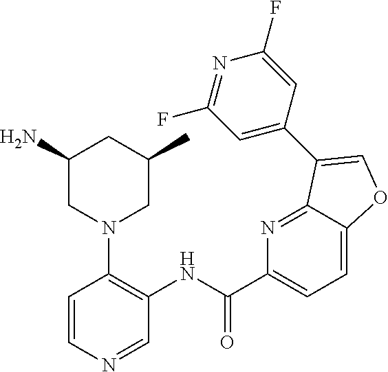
C1(N)CN(C2=C(NC(C3=CC=C4C(=N3)C(C3=CC(F)=NC(F)=C3)=CO4)=O)C=NC=C2)CC(C)C1
